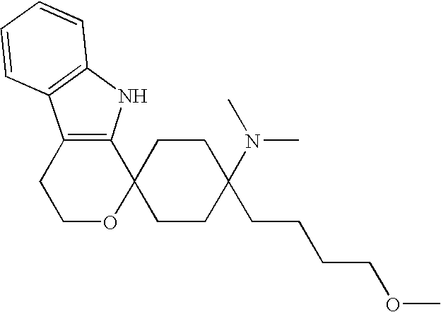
C1OC2(C3=C(C1)C1=C(N3)C=CC=C1)CCC(CCCCOC)(N(C)C)CC2
